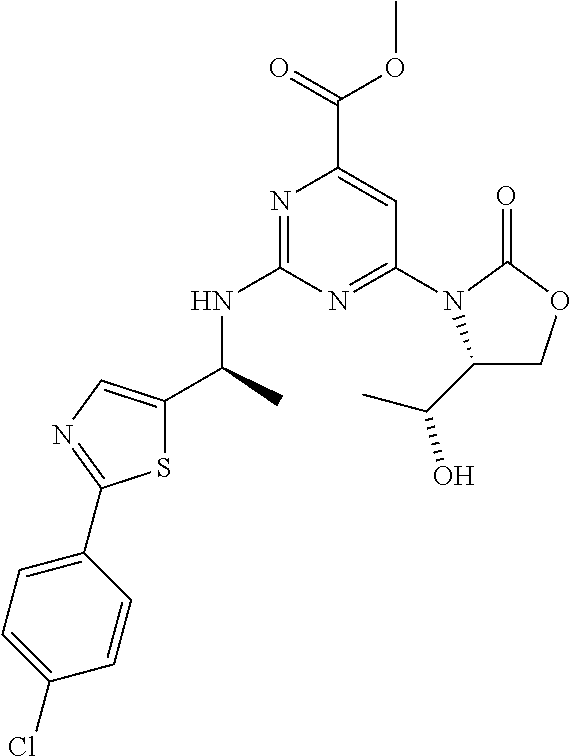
N1=C(NC(C)C2=CN=C(C3=CC=C(Cl)C=C3)S2)N=C(N2C(C(C)O)COC2=O)C=C1C(=O)OC
